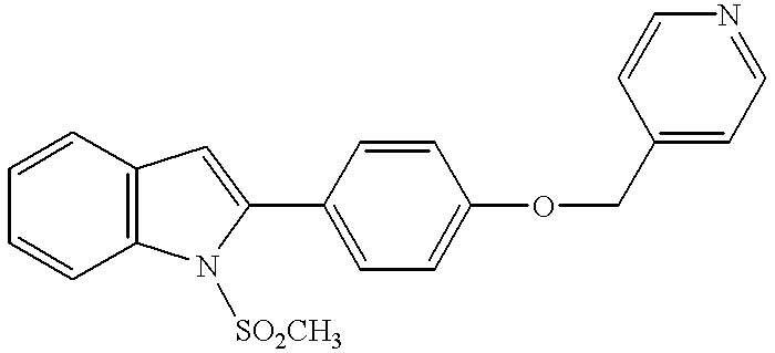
C1=CC2=C(C=C1)N([SO2CH3])C(C1=CC=C(OCC3=CC=NC=C3)C=C1)=C2
